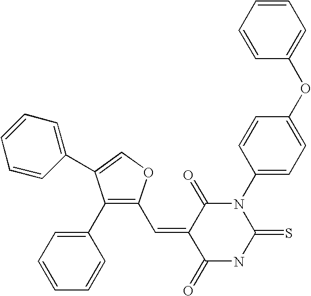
C1=CC=CC(OC2=CC=C(N3C(=O)C(=CC4=C(C5=CC=CC=C5)C(C5=CC=CC=C5)=CO4)C(=O)NC3=S)C=C2)=C1
